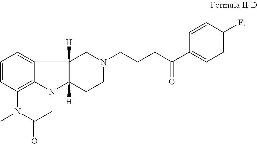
C1=CC2=C3C(=C1)C1([H])C([H])(N3CC(=O)N2C)CCN(CCCC(C2=CC=C(F)C=C2)=O)C1
